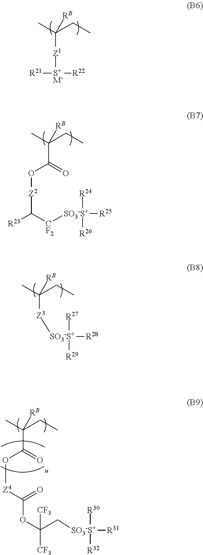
CC(CC)([Z1][S+M-]([R21])[R22])[RB].CC(CC)(C(=O)O[Z2]C([R23])[CF2][SO3-S+]([R24])([R26])[R25])[RB].CC(CC)([Z3][SO3-S+]([R27])([R29])[R28])[RB].CC(CC)(C(=O)O[Z4]C(OC([CF3])(C[SO3-S+]([R30])([R32])[R31])[CF3])=O)[RB]
